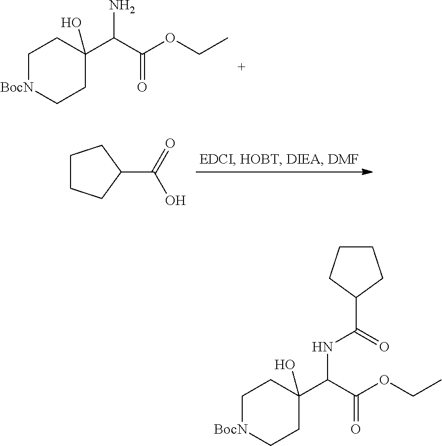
C1[BocN]CCC(O)(C(C(OCC)=O)N)C1.C1(C(=O)O)CCCC1.C1[BocN]CCC(O)(C(C(OCC)=O)NC(C2CCCC2)=O)C1
